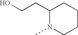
C1(CCO)N(C)CCCC1
